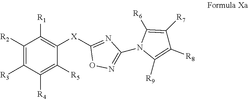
C1([R2])=C([R3])C([R4])=C([R5])C([X]C2=NC(N3C([R9])=C([R8])C([R7])=C3[R6])=NO2)=C1[R1]
